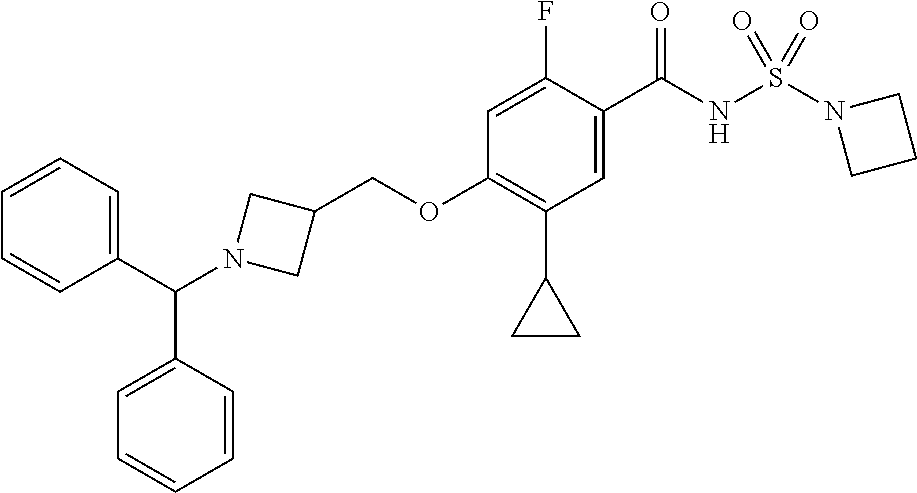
C1=C(F)C(C(NS(N2CCC2)(=O)=O)=O)=CC(C2CC2)=C1OCC1CN(C(C2=CC=CC=C2)C2=CC=CC=C2)C1
